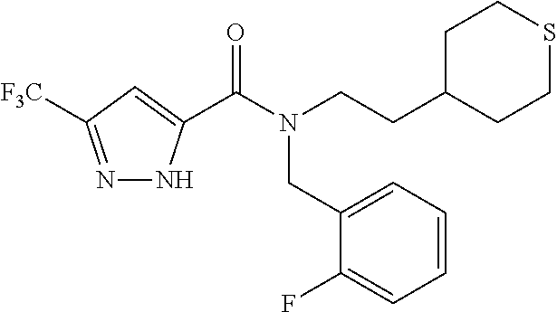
N1=C([F3C])C=C(C(N(CCC2CCSCC2)CC2=CC=CC=C2F)=O)N1
